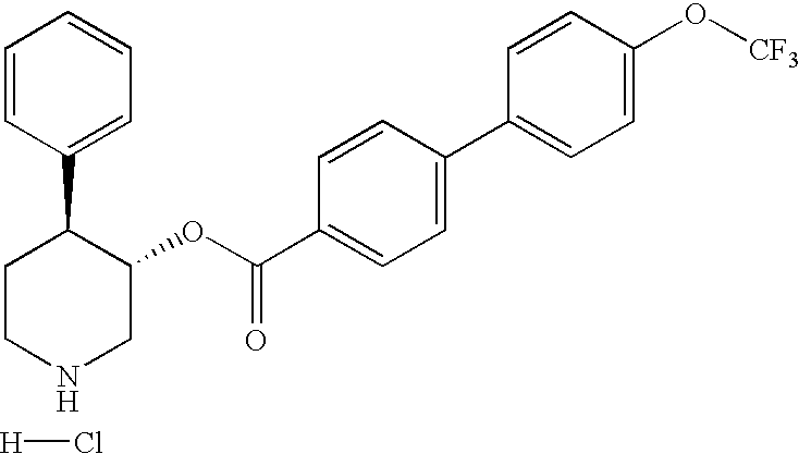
[H]Cl.C1CC(C2=CC=CC=C2)C(OC(C2=CC=C(C3=CC=C(O[CF3])C=C3)C=C2)=O)CN1
